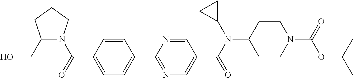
C1(C(=O)N2C(CO)CCC2)=CC=C(C2=NC=C(C(N(C3CC3)C3CCN(C(=O)OC(C)(C)C)CC3)=O)C=N2)C=C1
